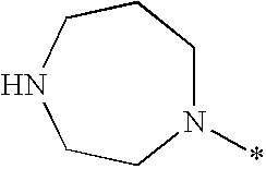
N1(*)CCCNCC1
